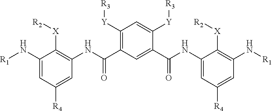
C1(N[R1])=C([X][R2])C(NC(C2=CC(C(NC3=C([X][R2])C(N[R1])=CC([R4])=C3)=O)=C([Y][R3])C=C2[Y][R3])=O)=CC([R4])=C1
